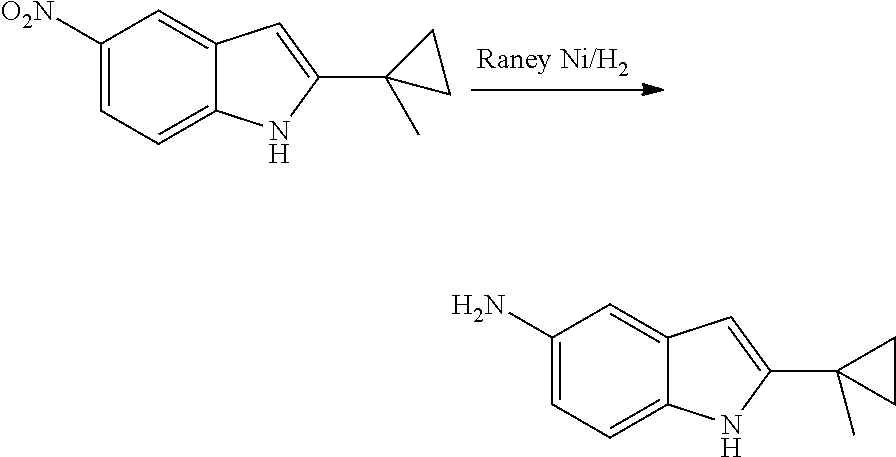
C1([O2N])=CC=C2C(=C1)C=C(C1(C)CC1)N2.C1(N)=CC=C2C(=C1)C=C(C1(C)CC1)N2
